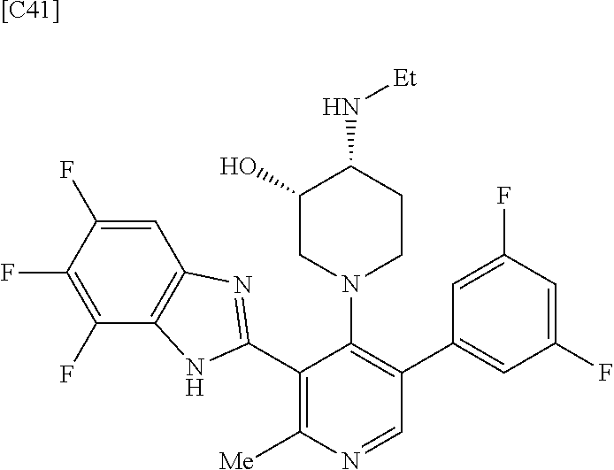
C1=C(F)C(F)=C(F)C2=C1N=C(C1=C([Me])N=CC(C3=CC(F)=CC(F)=C3)=C1N1CCC(N[Et])C(O)C1)N2.[[C41]]
